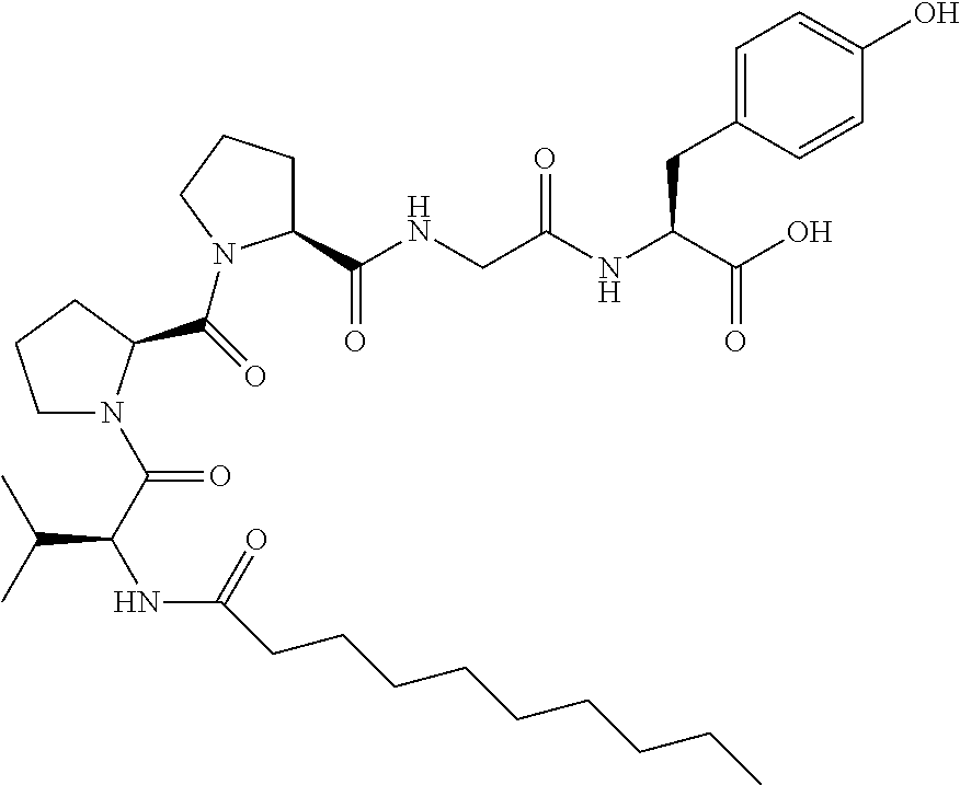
C1=CC(CC(NC(CNC(C2CCCN2C(=O)C2N(C(=O)C(C(C)C)NC(=O)CCCCCCCCC)CCC2)=O)=O)C(O)=O)=CC=C1O
